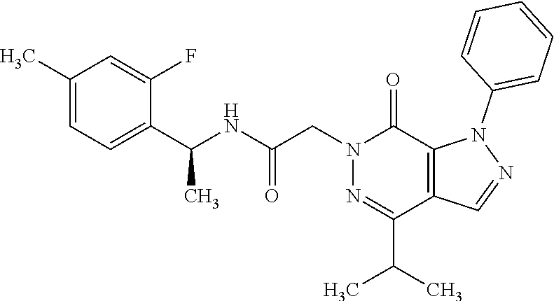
C1(C(NC(CN2N=C(C(C)C)C3=C(C2=O)N(C2=CC=CC=C2)N=C3)=O)C)=CC=C(C)C=C1F
